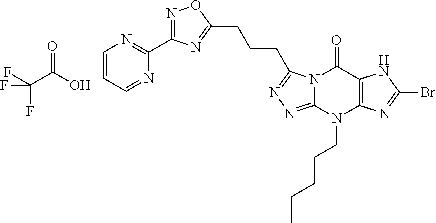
C(C(O)=O)(F)(F)F.C1=CC=NC(C2=NOC(CCCC3=NN=C4N3C(=O)C3=C(N4CCCCC)N=C(Br)N3)=N2)=N1
